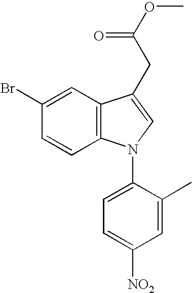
C1=CC2=C(C=C1Br)C(CC(OC)=O)=CN2C1=CC=C([NO2])C=C1C
